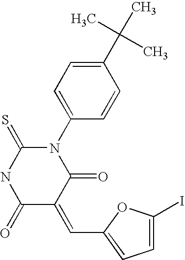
N1(C2=CC=C(C(C)(C)C)C=C2)C(=S)NC(=O)C(=CC2=CC=C(I)O2)C1=O
